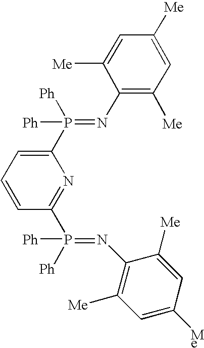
C1(N=P(C2=CC=CC(P(=NC3=C([Me])C=C([Me])C=C3[Me])([Ph])[Ph])=N2)([Ph])[Ph])=C([Me])C=C([Me])C=C1[Me]
